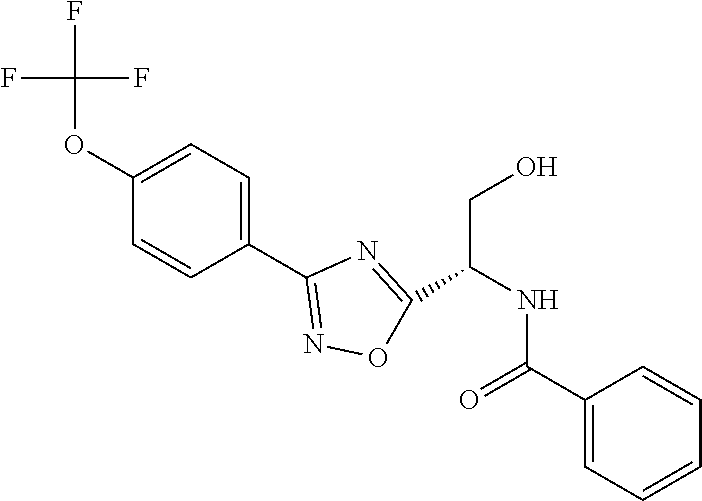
C1(OC(F)(F)F)=CC=C(C2=NOC(C(NC(C3=CC=CC=C3)=O)CO)=N2)C=C1
